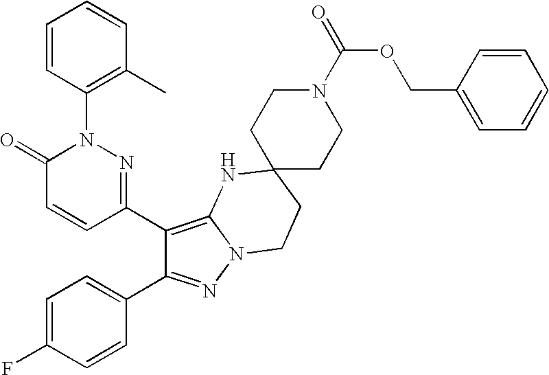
C1(C2=C3N(N=C2C2=CC=C(F)C=C2)CCC2(N3)CCN(C(=O)OCC3=CC=CC=C3)CC2)=NN(C2=C(C)C=CC=C2)C(=O)C=C1
